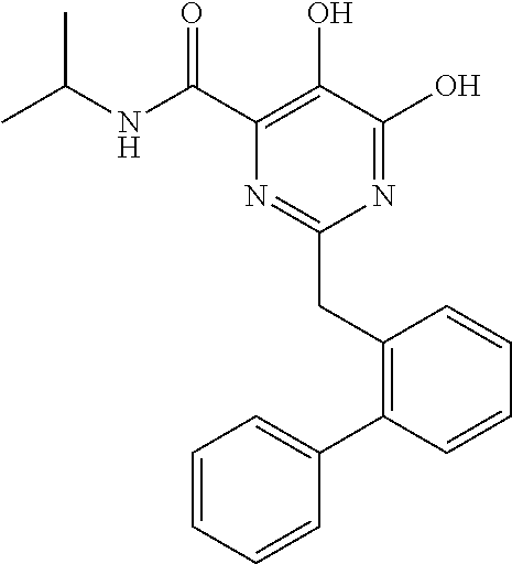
N1=C(O)C(O)=C(C(NC(C)C)=O)N=C1CC1=C(C2=CC=CC=C2)C=CC=C1
